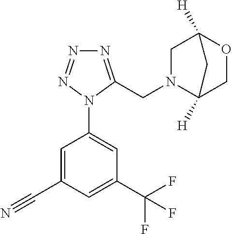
C1=C(N2C(CN3C4([H])COC([H])(C3)C4)=NN=N2)C=C(C#N)C=C1C(F)(F)F
